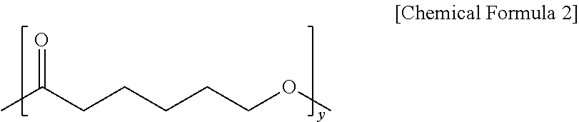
CC(CCCCCOC)=O
